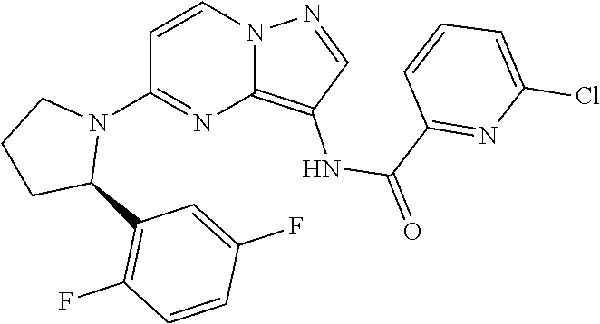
C12=C(NC(=O)C3=NC(Cl)=CC=C3)C=NN1C=CC(N1CCCC1C1=C(F)C=CC(F)=C1)=N2
